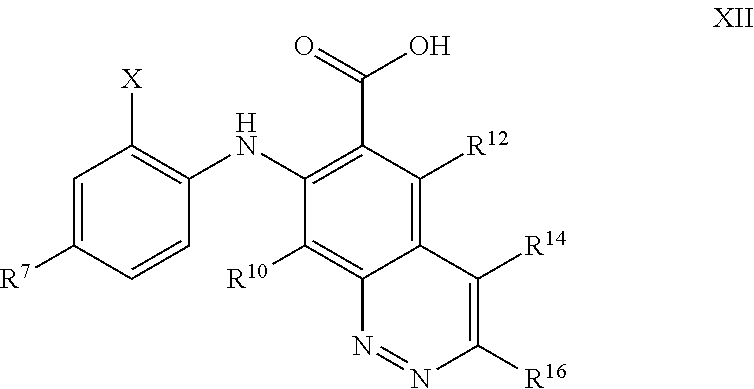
C1(NC2=C([X])C=C([R7])C=C2)=C(C(=O)O)C([R12])=C2C(=C1[R10])N=NC([R16])=C2[R14]
